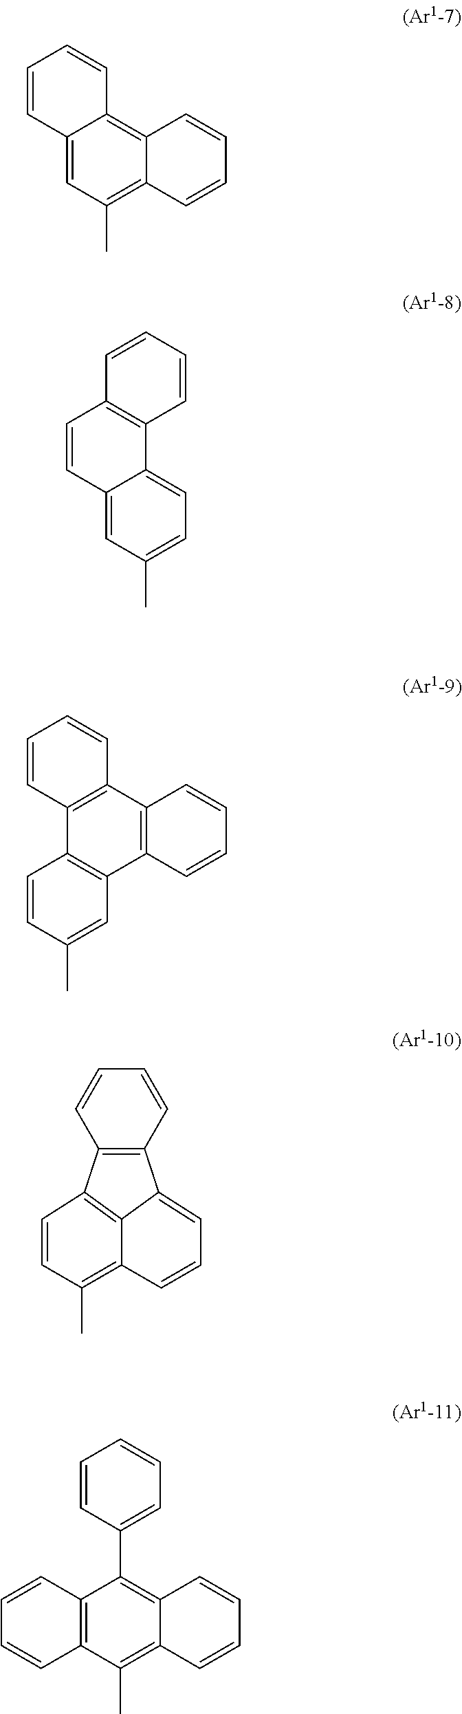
C12=CC(C)=C3C(=C1C=CC=C2)C=CC=C3.C12=CC(C)=CC=C1C1=C(C=C2)C=CC=C1.C1=CC(C)=CC2=C1C1=C(C3=C2C=CC=C3)C=CC=C1.C1=CC(C)=C2C=CC=C3C4=C(C1=C23)C=CC=C4.C12=C(C(C)=C3C(=C1C1=CC=CC=C1)C=CC=C3)C=CC=C2
